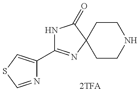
N1C(C2=CSC=N2)=NC2(C1=O)CCNCC2
